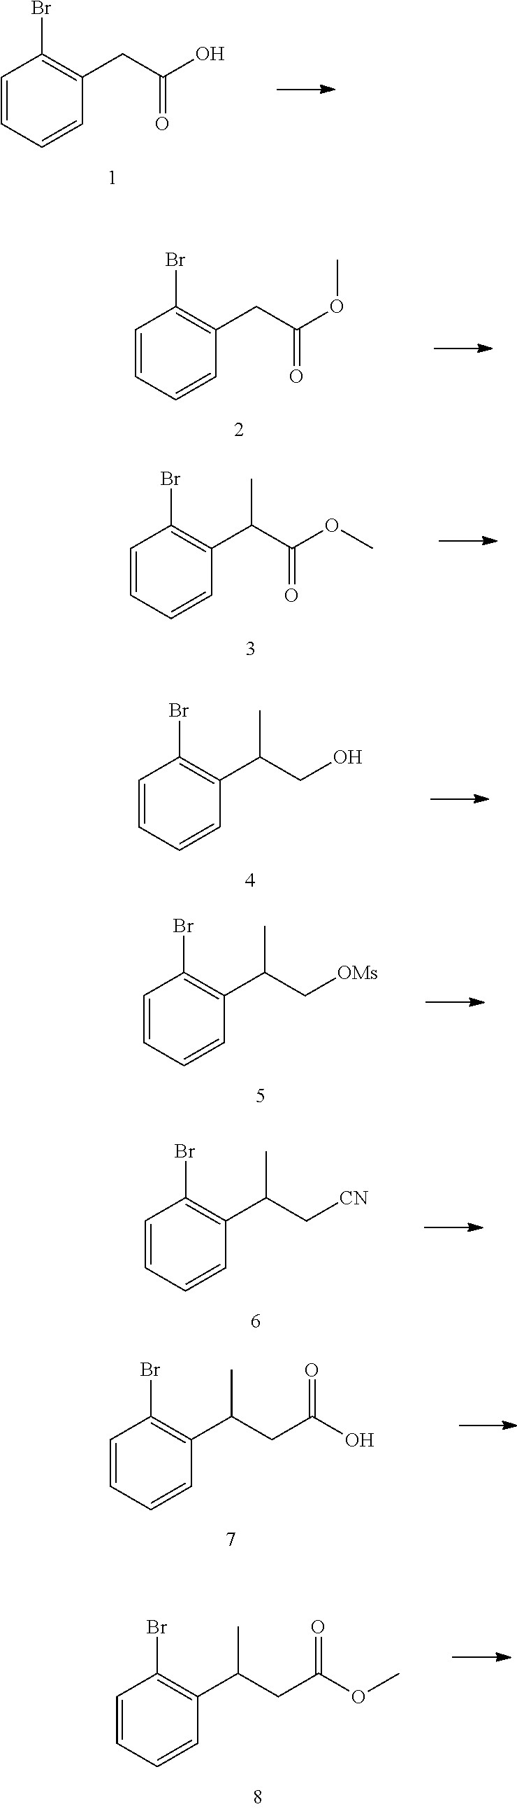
C1=CC=CC(CC(O)=O)=C1Br.C1=CC=CC(CC(OC)=O)=C1Br.C1=CC=CC(C(C(OC)=O)C)=C1Br.C1=CC=CC(C(CO)C)=C1Br.C1=CC=CC(C(C[OMs])C)=C1Br.C1=CC=CC(C(C[CN])C)=C1Br.C1=CC=CC(C(CC(O)=O)C)=C1Br.C1=CC=CC(C(CC(OC)=O)C)=C1Br
